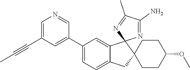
C1=C(C#CC)C=C(C2=CC=C3C(=C2)C2(C4(C3)CCC(OC)CC4)N=C(N)C(C)=N2)C=N1
